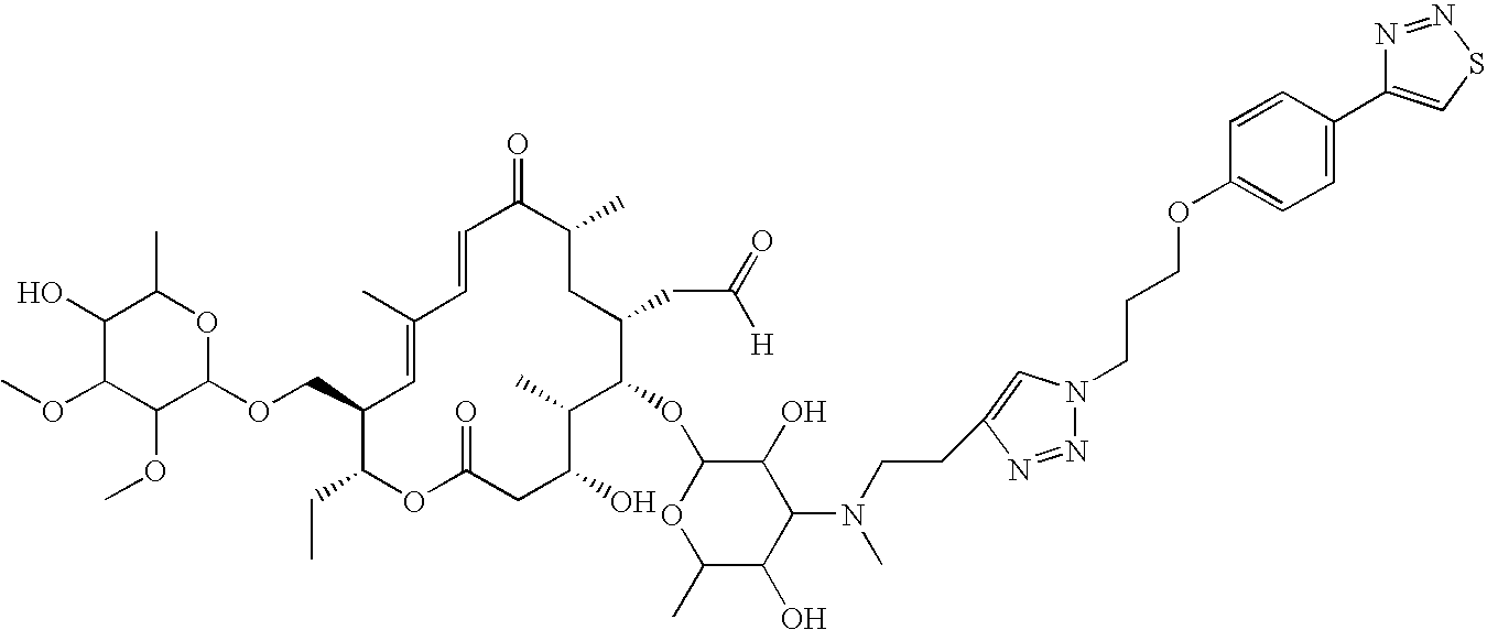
C1(O)C(OC)C(OC)C(OCC2C(CC)OC(=O)CC(O)C(C)C(OC3C(O)C(N(CCC4=CN(CCCOC5=CC=C(C6=CSN=N6)C=C5)N=N4)C)C(O)C(C)O3)C(CC(=O)[H])CC(C)C(=O)C=CC(C)=C2)OC1C
